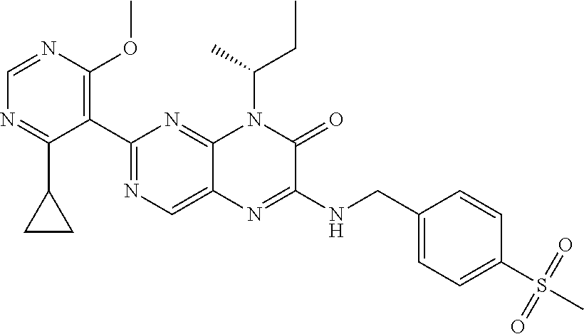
C1=NC(OC)=C(C2=NC=C3C(=N2)N(C(C)CC)C(=O)C(NCC2=CC=C(S(C)(=O)=O)C=C2)=N3)C(C2CC2)=N1
